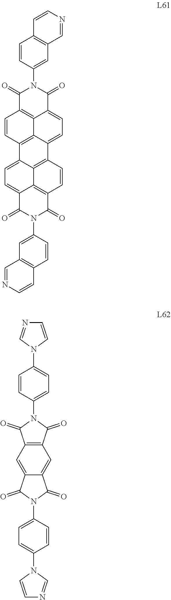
C1=C(N2C(=O)C3=CC=C4C5=C(C=CC(=C53)C2=O)C2=CC=C3C(=O)N(C5=CC6=C(C=C5)C=CN=C6)C(=O)C5=C3C2=C4C=C5)C=CC2=C1C=NC=C2.N1(C2=CC=C(N3C=CN=C3)C=C2)C(=O)C2=CC3=C(C=C2C1=O)C(=O)N(C1=CC=C(N2C=CN=C2)C=C1)C3=O
